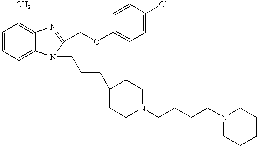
C1=CC=C2C(=C1C)N=C(COC1=CC=C(Cl)C=C1)N2CCCC1CCN(CCCCN2CCCCC2)CC1
